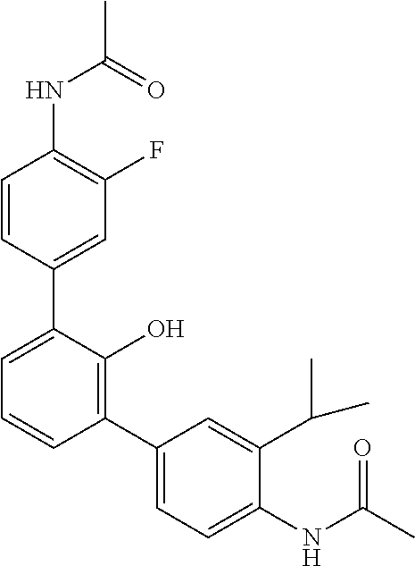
C1(NC(C)=O)=C(F)C=C(C2=CC=CC(C3=CC=C(NC(C)=O)C(C(C)C)=C3)=C2O)C=C1
